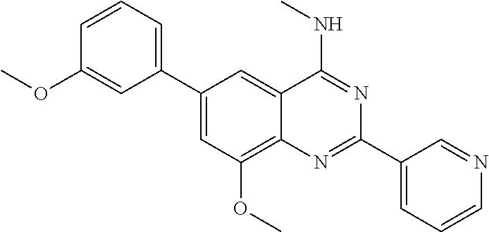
C1(C2=CC=CC(OC)=C2)=CC(OC)=C2C(=C1)C(NC)=NC(C1=CC=CN=C1)=N2
